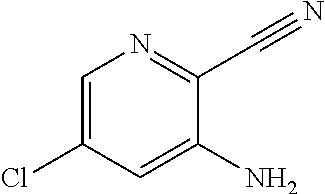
C1=C(Cl)C=C(N)C(C#N)=N1
